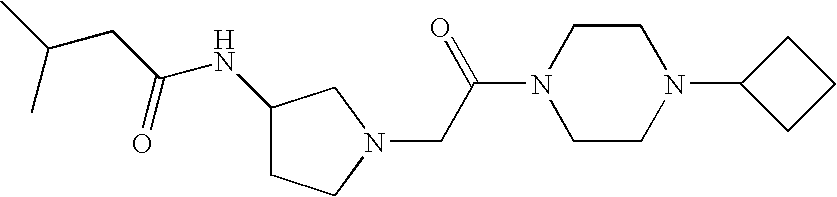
C(C(C)C)C(NC1CCN(CC(N2CCN(C3CCC3)CC2)=O)C1)=O
